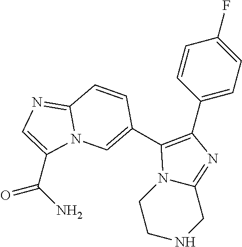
N1CC2=NC(C3=CC=C(F)C=C3)=C(C3=CN4C(=NC=C4C(N)=O)C=C3)N2CC1
